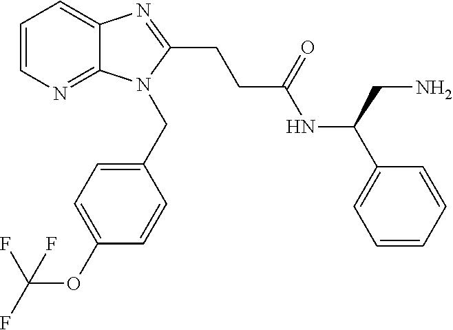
C1=CN=C2C(=C1)N=C(CCC(NC(C1=CC=CC=C1)CN)=O)N2CC1=CC=C(OC(F)(F)F)C=C1
